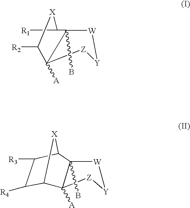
[R1]CC1[X]C([R2])C2([A])C1(B)[W][Y][Z]2.[W]1C2(B)C([A])([Z][Y]1)C1C([R4])C([R3])C2[X]1
